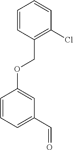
C1=CC=C(C=O)C=C1OCC1=C(Cl)C=CC=C1
